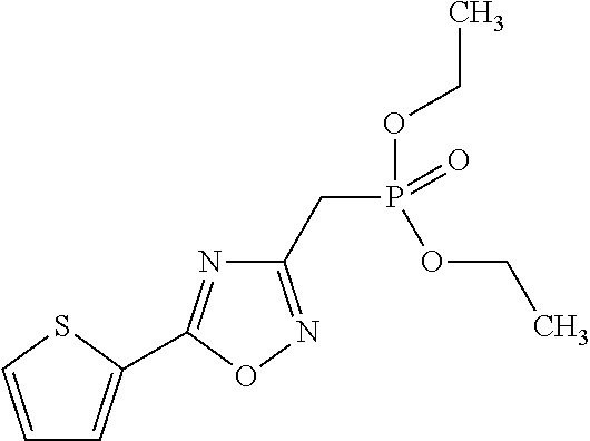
C(P(=O)(OCC)OCC)C1=NOC(C2=CC=CS2)=N1
